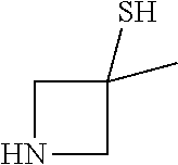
N1CC(C)(S)C1
